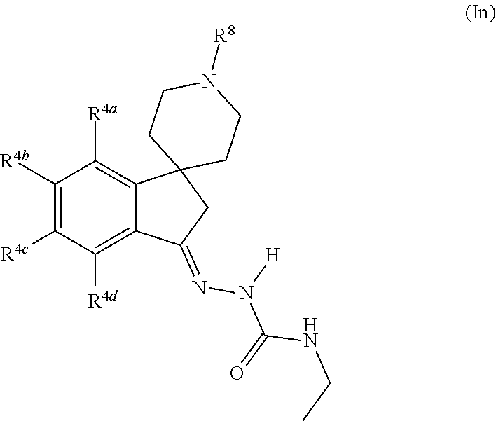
C1([R4b])=C([R4c])C([R4d])=C2C(=C1[R4a])C1(CC2=NN([H])C(NCC)=O)CCN([R8])CC1
